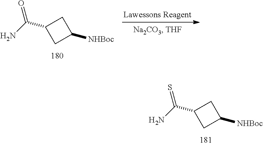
C(C1CC([NHBoc])C1)(N)=O.C(C1CC([NHBoc])C1)(N)=S
